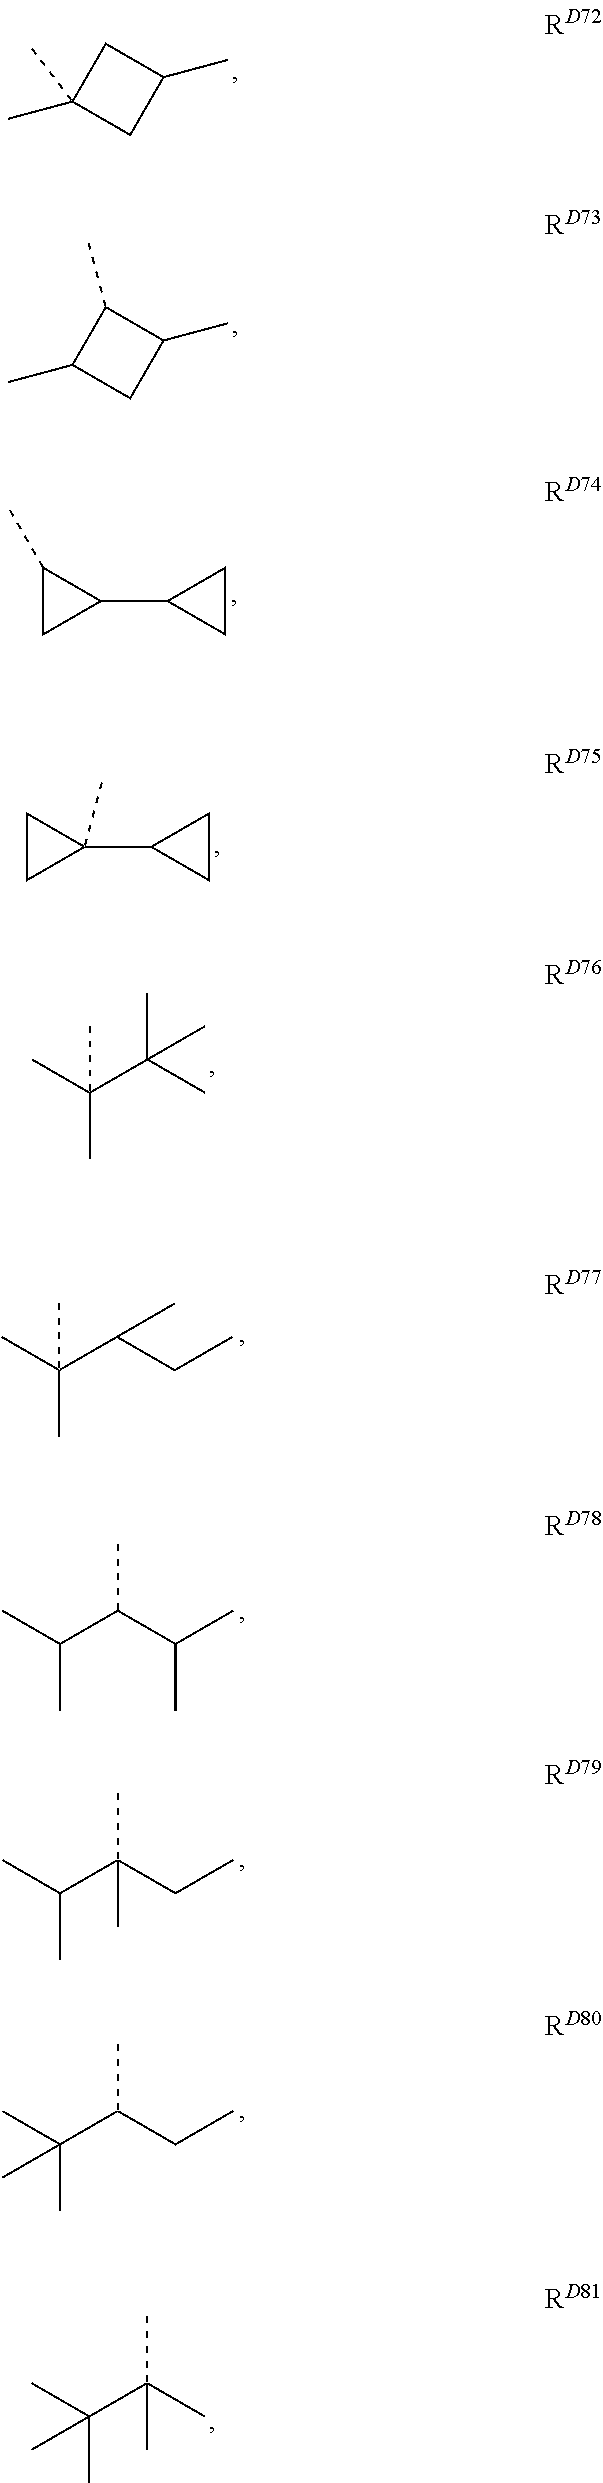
C1(C)(C)CC(C)C1.C1(C)CC(C)C1C.C1(C2CC2)C(C)C1.C1(C2CC2)(C)CC1.C(C(C)(C)C)(C)(C)C.C(C(CC)C)(C)(C)C.CC(C(C)C)C(C)C.CC(CC)(C(C)C)C.CC(CC)C(C)(C)C.CC(C)(C(C)(C)C)C
